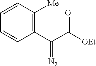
C1(C(C([OEt])=O)=[N2])=C([Me])C=CC=C1
